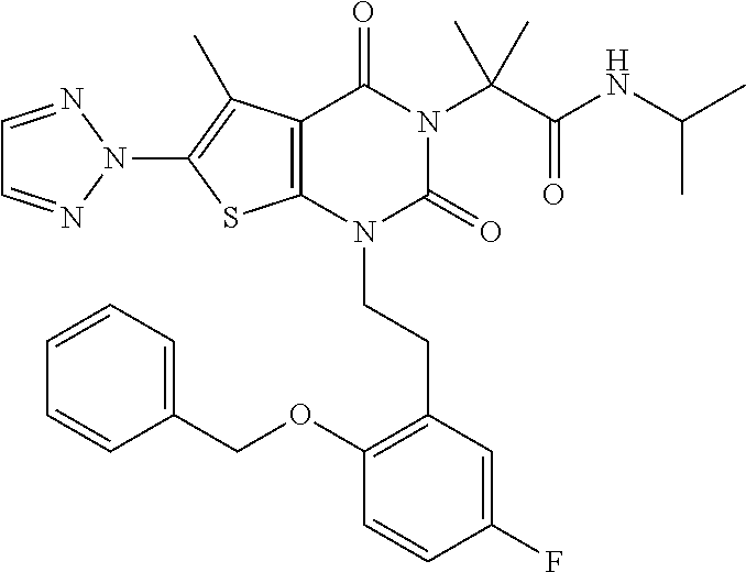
C12=C(N(CCC3=C(OCC4=CC=CC=C4)C=CC(F)=C3)C(=O)N(C(C(NC(C)C)=O)(C)C)C1=O)SC(N1N=CC=N1)=C2C
